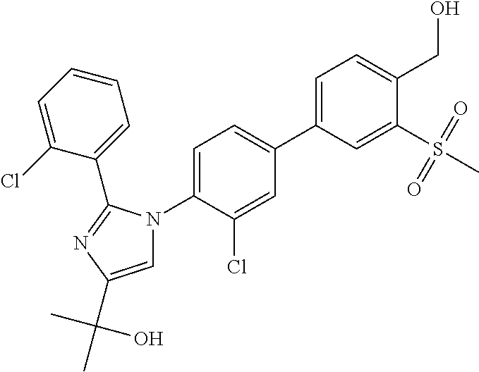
C1=C(C2=CC=C(N3C=C(C(C)(O)C)N=C3C3=CC=CC=C3Cl)C(Cl)=C2)C=C(S(=O)(=O)C)C(CO)=C1
